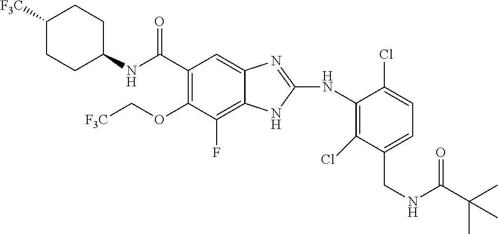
C1([F3C])CCC(NC(C2=C(OC[F3C])C(F)=C3C(=C2)N=C(NC2=C(Cl)C(CNC(=O)C(C)(C)C)=CC=C2Cl)N3)=O)CC1
